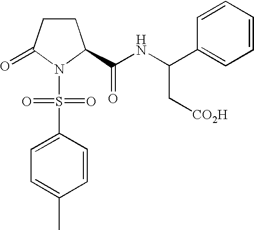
C1CC(C(NC(C2=CC=CC=C2)C[CO2H])=O)N(S(C2=CC=C(C)C=C2)(=O)=O)C1=O
